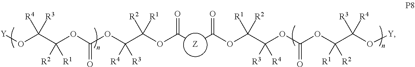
[Y]OC(C(OC(OC(C(OC(=O)[Z]C(=O)OC(C(OC(OC(C(O[Y])([R3])[R4])([R1])[R2])=O)([R3])[R4])([R1])[R2])([R1])[R2])([R4])[R3])=O)([R2])[R1])([R3])[R4]
